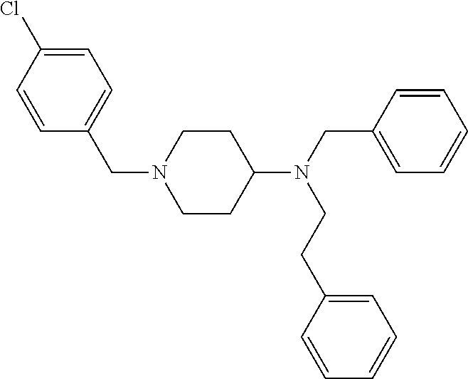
C1CC(N(CC2=CC=CC=C2)CCC2=CC=CC=C2)CCN1CC1=CC=C(Cl)C=C1
